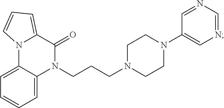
C1=C2C(=CC=C1)N(CCCN1CCN(C3=CN=CN=C3)CC1)C(=O)C1=CC=CN21
